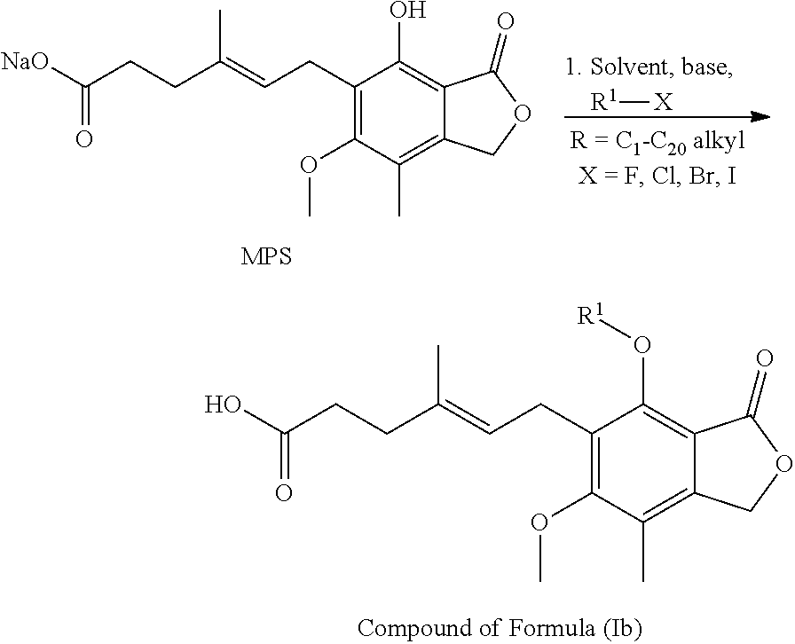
[R1][X].[NaO]C(CCC(=CCC1=C(OC)C(C)=C2C(=C1O)C(=O)OC2)C)=O.[MPS].OC(CCC(=CCC1=C(OC)C(C)=C2C(=C1O[R1])C(=O)OC2)C)=O
